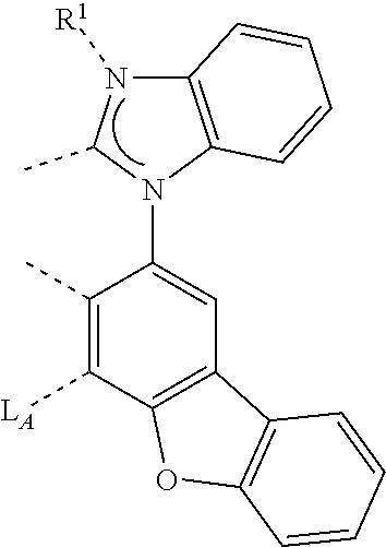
C1(C)=C([LA])C2=C(C=C1N1C(C)N([R1])C3=C1C=CC=C3)C1=C(O2)C=CC=C1
